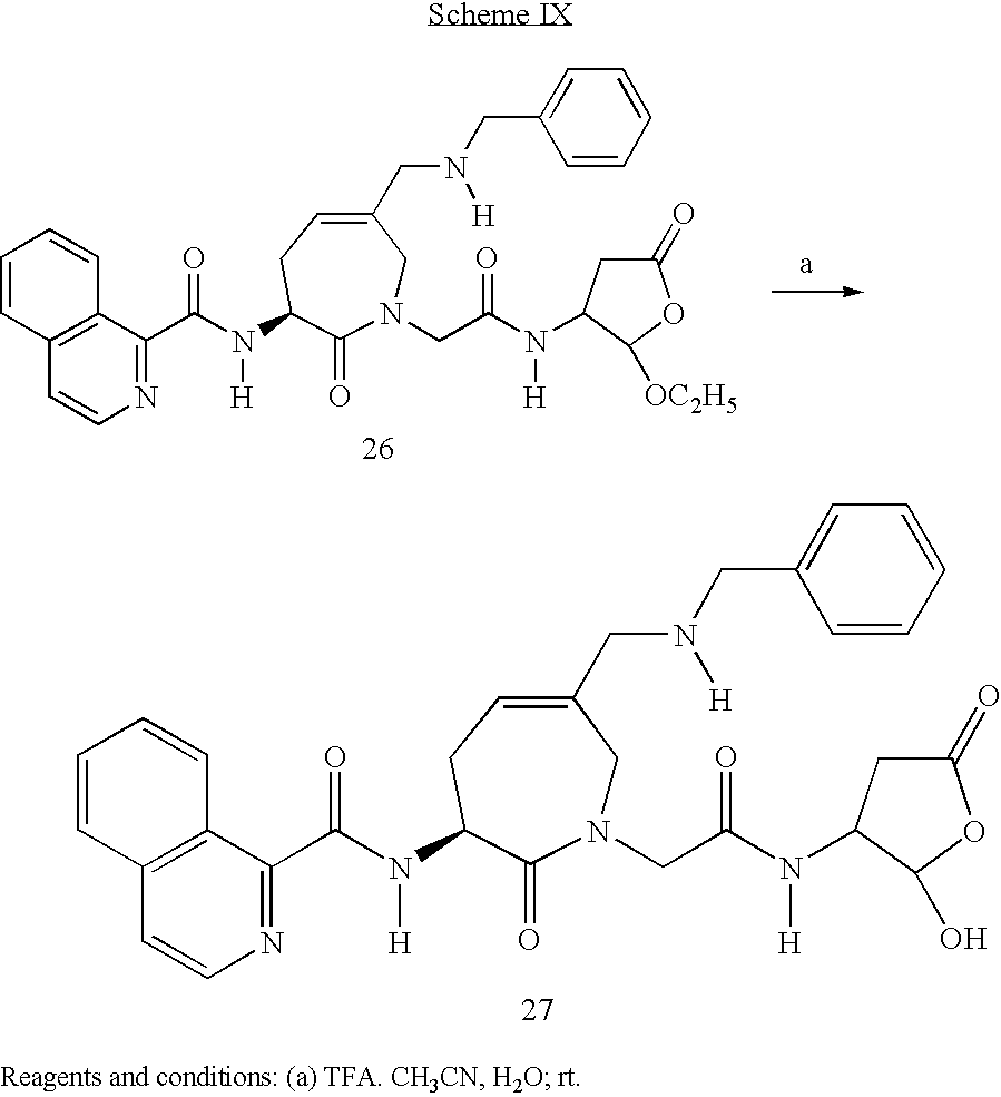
C1=CC2=C(C=C1)C=CN=C2C(N(C1CC=C(CN([H])CC2=CC=CC=C2)CN(CC(N([H])C2CC(=O)OC2O)=O)C1=O)[H])=O.C1=CC2=C(C=C1)C=CN=C2C(N(C1CC=C(CN([H])CC2=CC=CC=C2)CN(CC(N([H])C2CC(=O)OC2[OC2H5])=O)C1=O)[H])=O
